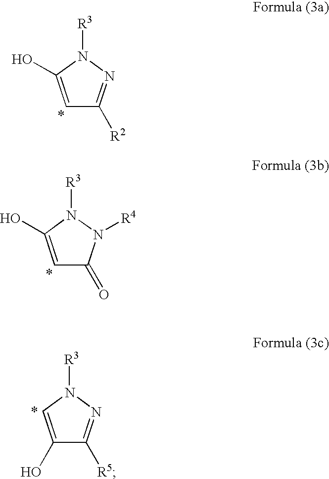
C1=C(O)N([R3])N=C1[R2].C1=C(O)N([R3])N([R4])C1=O.C1(O)=CN([R3])N=C1[R5]
